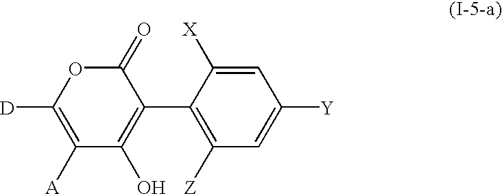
C1(C2=C([Z])C=C([Y])C=C2[X])=C(O)C([A])=C([D])OC1=O
